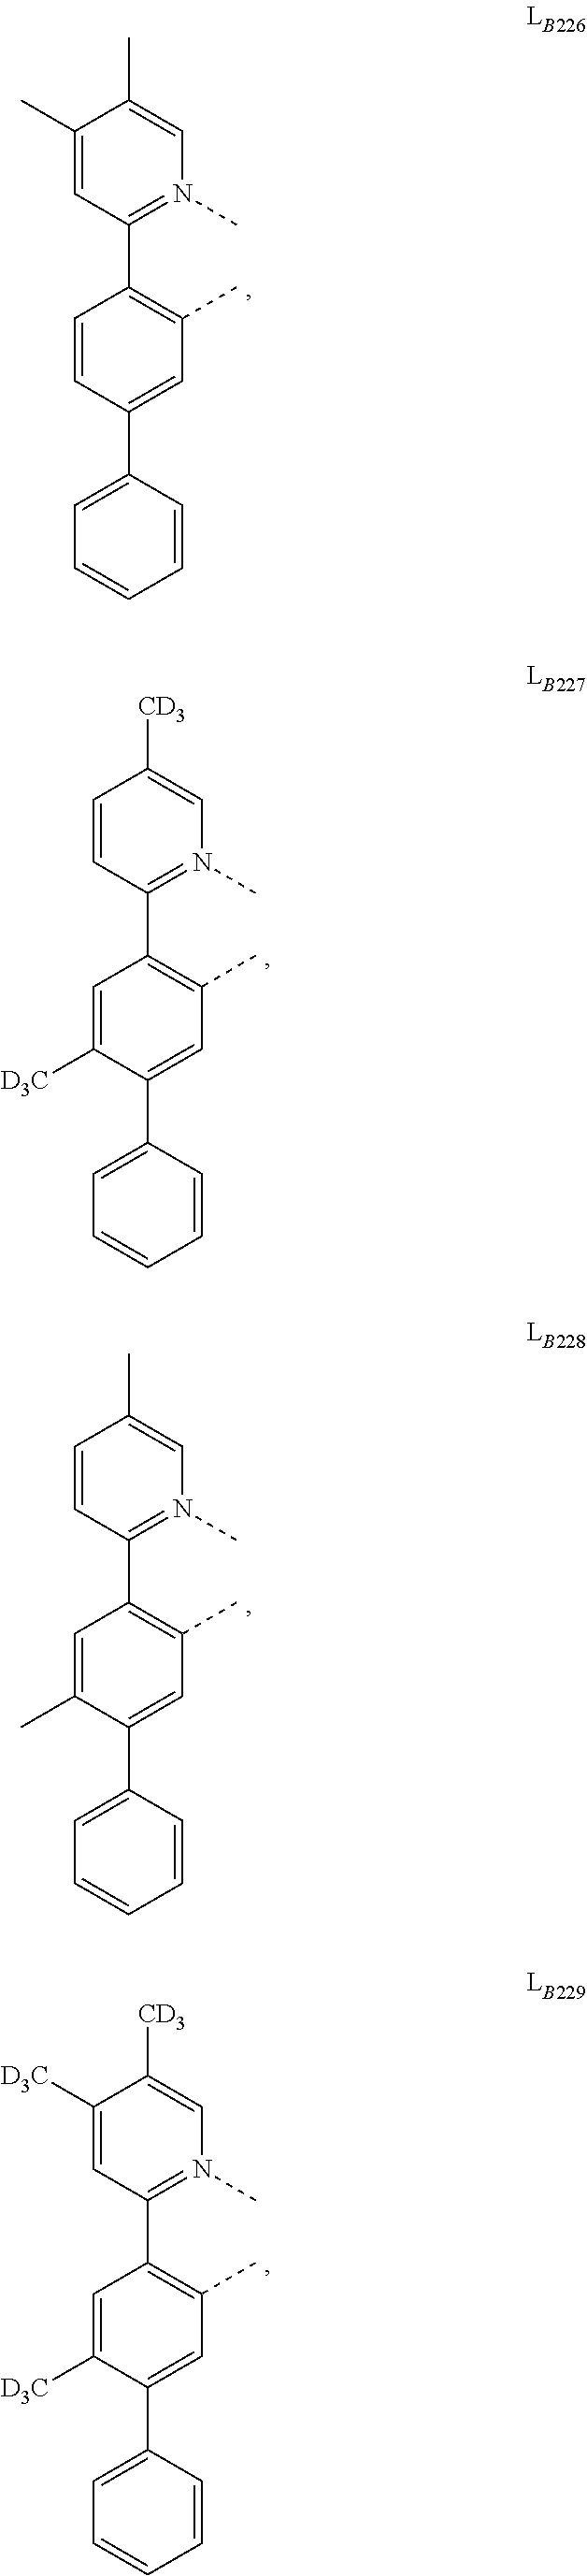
C1=CC(C2=CC=CC=C2)=CC(C)=C1C1=N(C)C=C(C)C(C)=C1.C1=C([D3C])C(C2=CC=CC=C2)=CC(C)=C1C1=N(C)C=C([CD3])C=C1.C1=C(C)C(C2=CC=CC=C2)=CC(C)=C1C1=N(C)C=C(C)C=C1.C1=C([D3C])C(C2=CC=CC=C2)=CC(C)=C1C1=N(C)C=C([CD3])C([D3C])=C1
